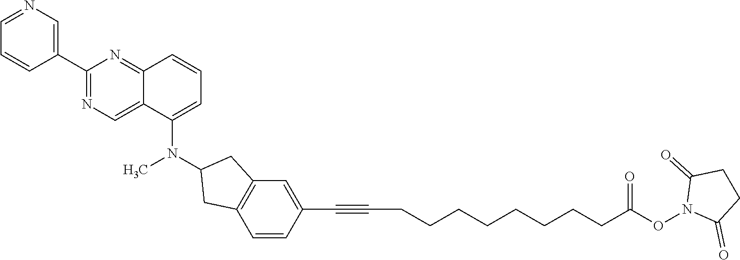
C1(C2=CN=CC=C2)=NC=C2C(=N1)C=CC=C2N(C1CC2=C(C=CC(C#CCCCCCCCCC(ON3C(=O)CCC3=O)=O)=C2)C1)C
